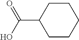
C1(C(O)=O)CCCCC1
